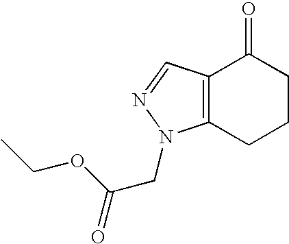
O=C1C2=C(CCC1)N(CC(=O)OCC)N=C2
